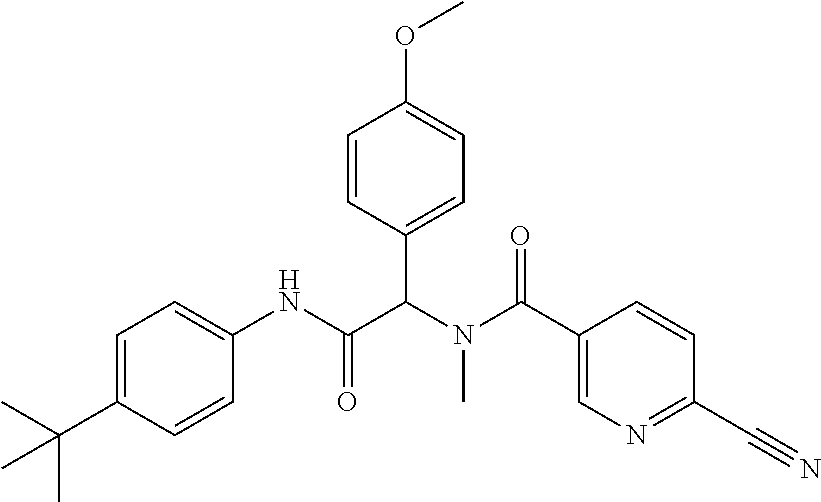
C1=C(C(C)(C)C)C=CC(NC(C(N(C(=O)C2=CN=C(C#N)C=C2)C)C2=CC=C(OC)C=C2)=O)=C1
